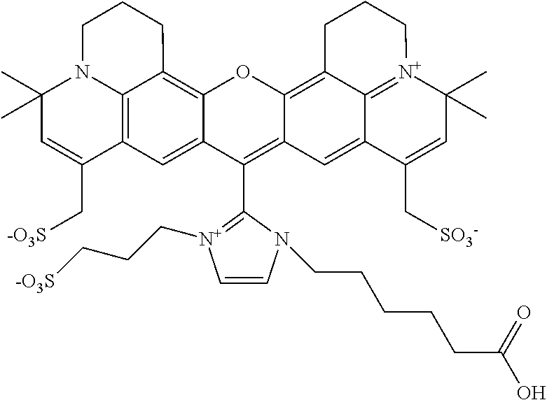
C12=C3C=C4C(=C1CCCN2C(C)(C)C=C3C[-O3S])OC1=C2C3=[N+](C(C)(C)C=C(C[SO3-])C3=CC1=C4C1=[N+](CCC[-O3S])C=CN1CCCCCC(O)=O)CCC2
